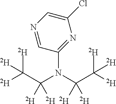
N1=CC(N(C(C([D])([D])[D])([D])[D])C(C([D])([D])[D])([D])[D])=NC(Cl)=C1
